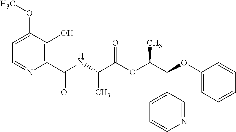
N(C(C(OC(C(OC1=CC=CC=C1)C1=CC=CN=C1)C)=O)C)C(C1=C(O)C(OC)=CC=N1)=O
